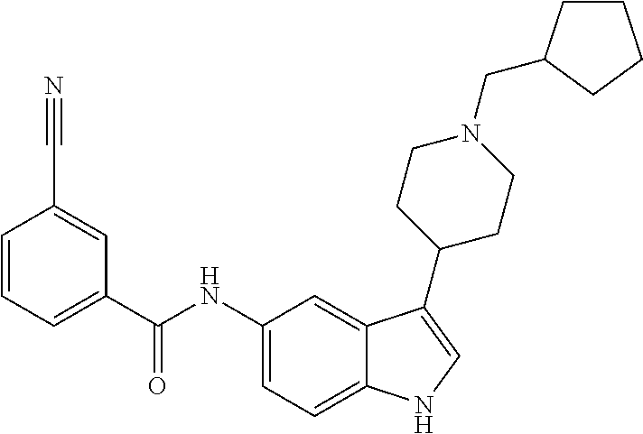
C12=CC(NC(C3=CC=CC(C#N)=C3)=O)=CC=C1NC=C2C1CCN(CC2CCCC2)CC1
